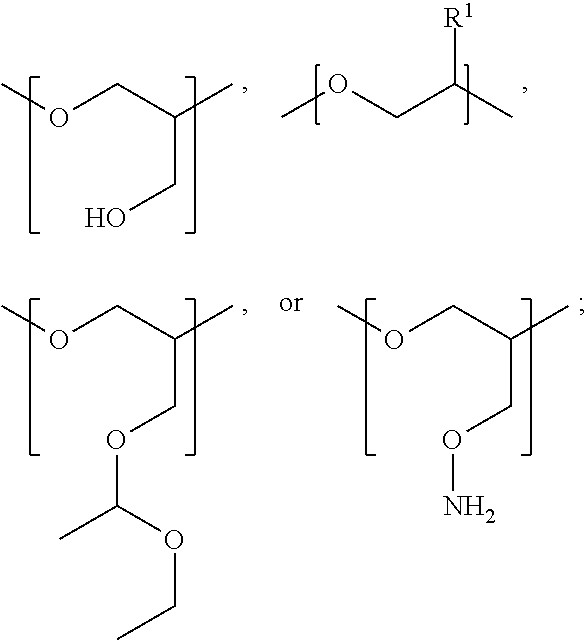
COCC([R1])C.COCC(CO)C.COCC(COC(OCC)C)C.COCC(CON)C
